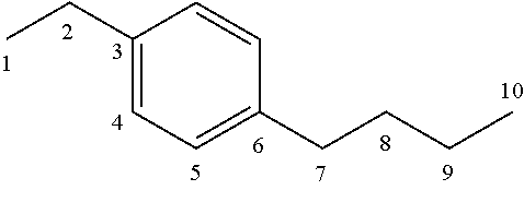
CCC1=CC=C(CCCC)C=C1
